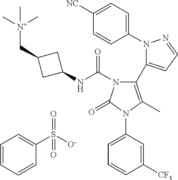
C1=CC=CC(S([O-])(=O)=O)=C1.C1(N2N=CC=C2C2=C(C)N(C3=CC=CC([CF3])=C3)C(=O)N2C(NC2CC(C[N+](C)(C)C)C2)=O)=CC=C([NC])C=C1
